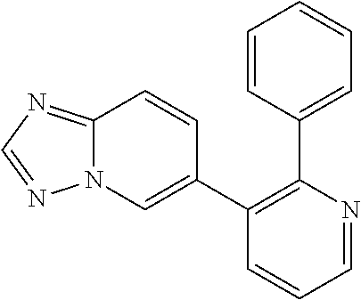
C1=CC(C2=C(C3=CN4C(=NC=N4)C=C3)C=CC=N2)=CC=C1
